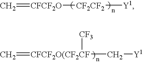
C=[CFCF2O][CF2CF2][Y1].C=[CFCF2O(CF2CF](C[Y1])[CF3]
